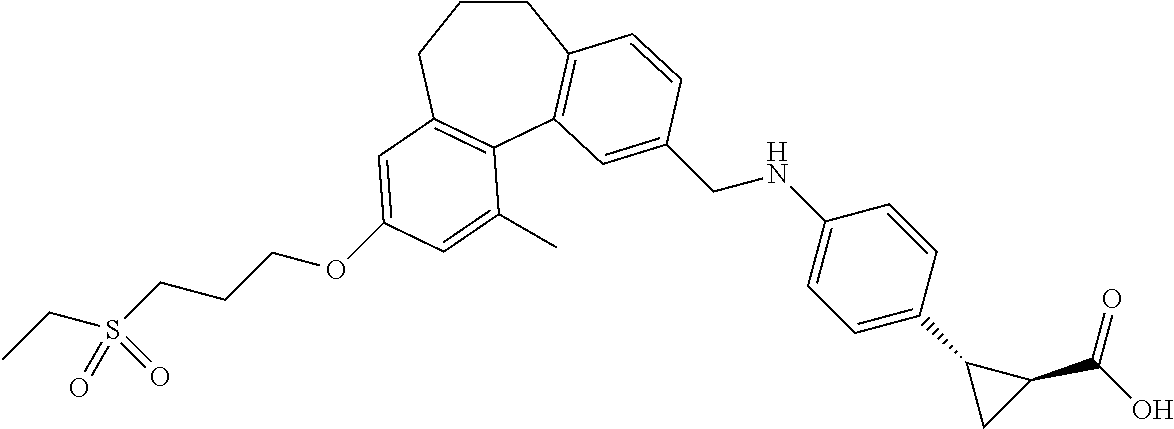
C1CCC2=C(C3=C1C=CC(CNC1=CC=C(C4CC4C(=O)O)C=C1)=C3)C(C)=CC(OCCCS(CC)(=O)=O)=C2
